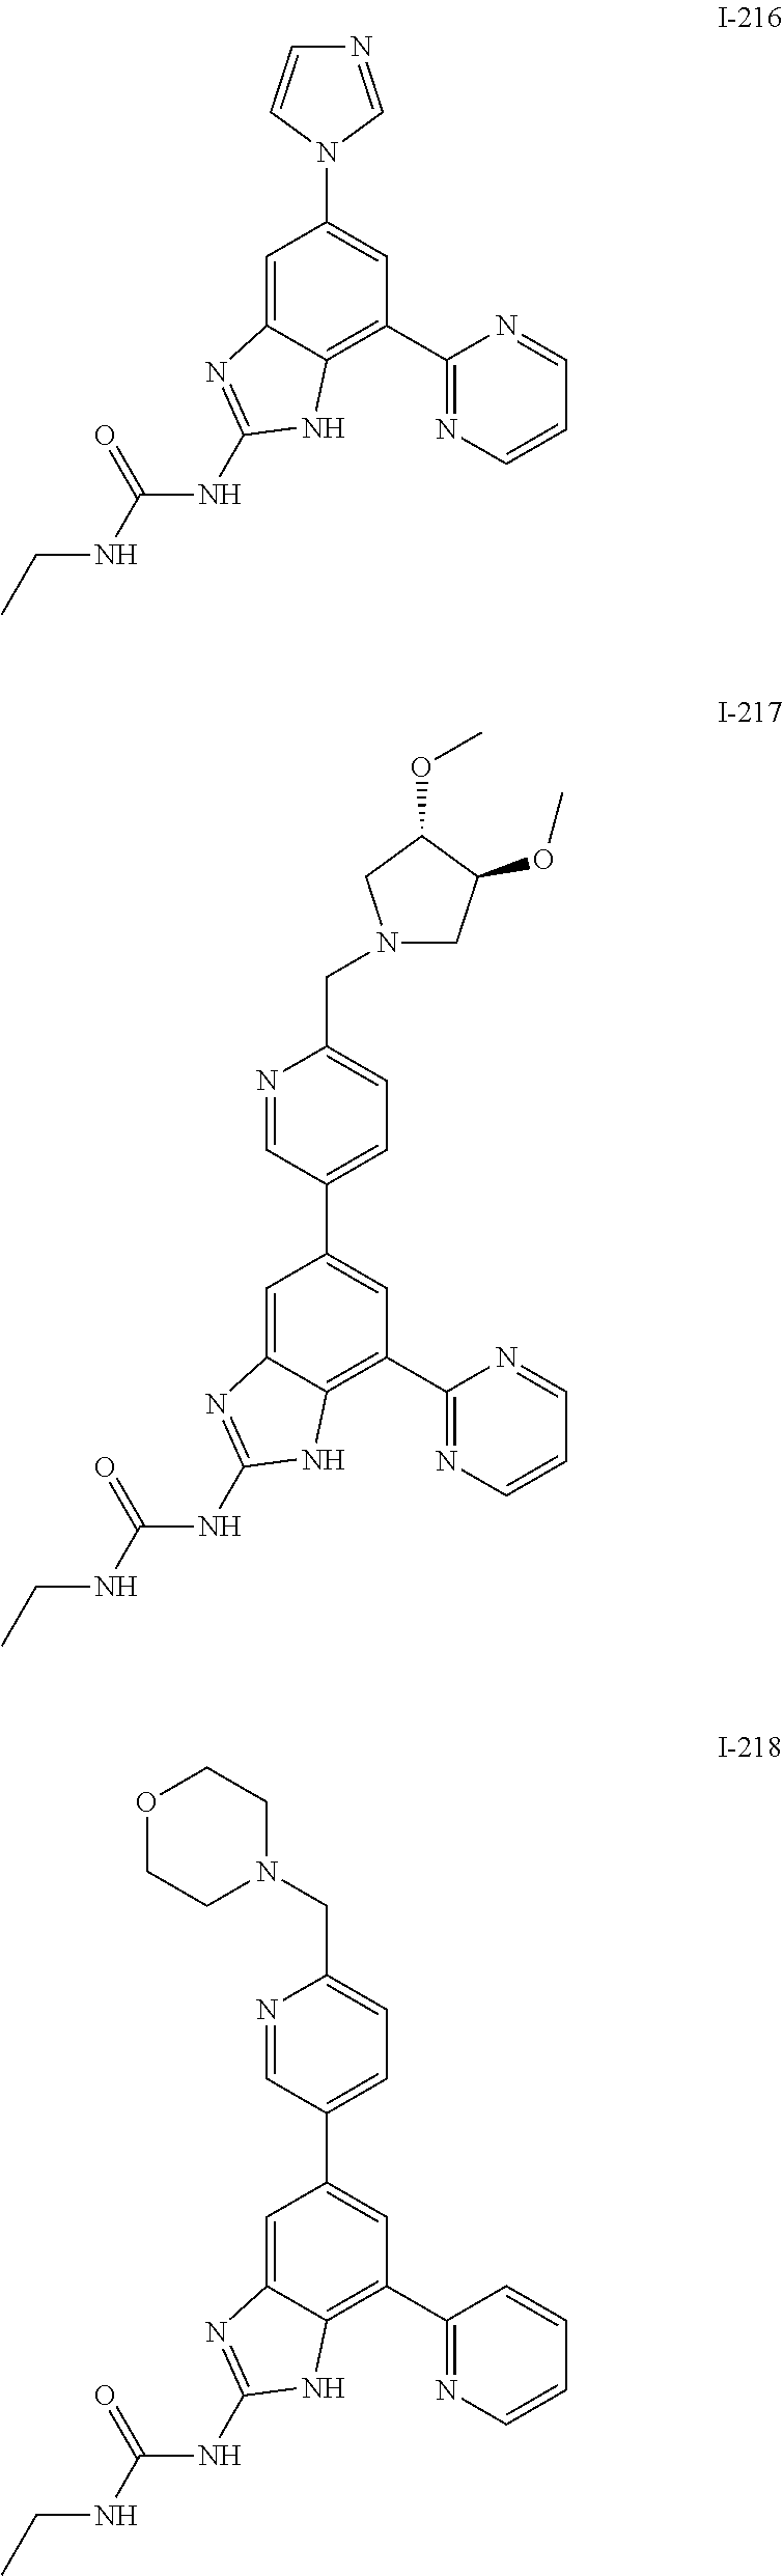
C1=C2C(=C(C3=NC=CC=N3)C=C1N1C=NC=C1)NC(NC(NCC)=O)=N2.C1=C2C(=C(C3=NC=CC=N3)C=C1C1=CC=C(CN3CC(OC)C(OC)C3)N=C1)NC(NC(NCC)=O)=N2.C1=C2C(=C(C3=NC=CC=C3)C=C1C1=CC=C(CN3CCOCC3)N=C1)NC(NC(NCC)=O)=N2
